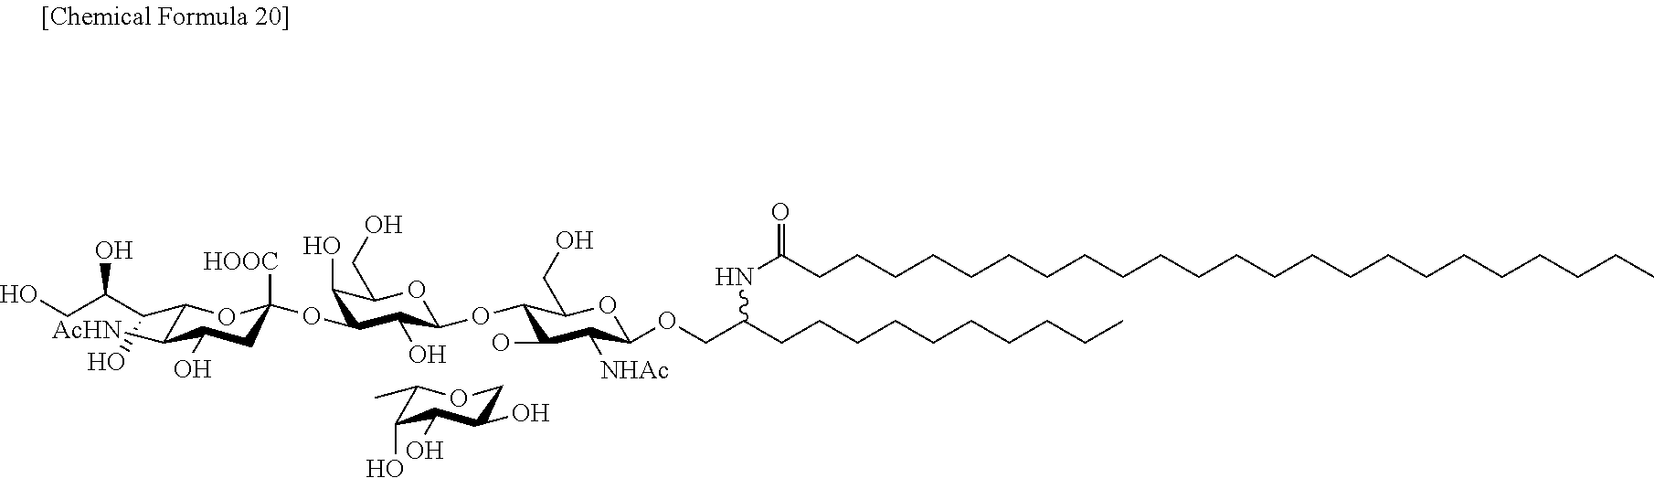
C1(C(C(CO)O)O)C([AcHN])C(O)CC(OC2C(O)C(CO)OC(OC3C(O)C([NHAc])C(OCC(CCCCCCCCCC)NC(=O)CCCCCCCCCCCCCCCCCCCCCCC)OC3CO)C2O)([HOOC])O1.C1(C)C(O)C(O)C(O)CO1
